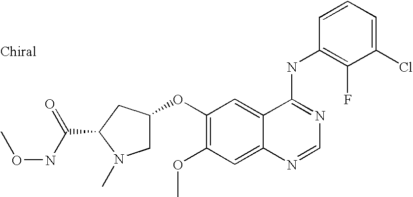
C1(Cl)=CC=CC(NC2=NC=NC3=CC(OC)=C(OC4CN(C)C(C(=O)NOC)C4)C=C23)=C1F
